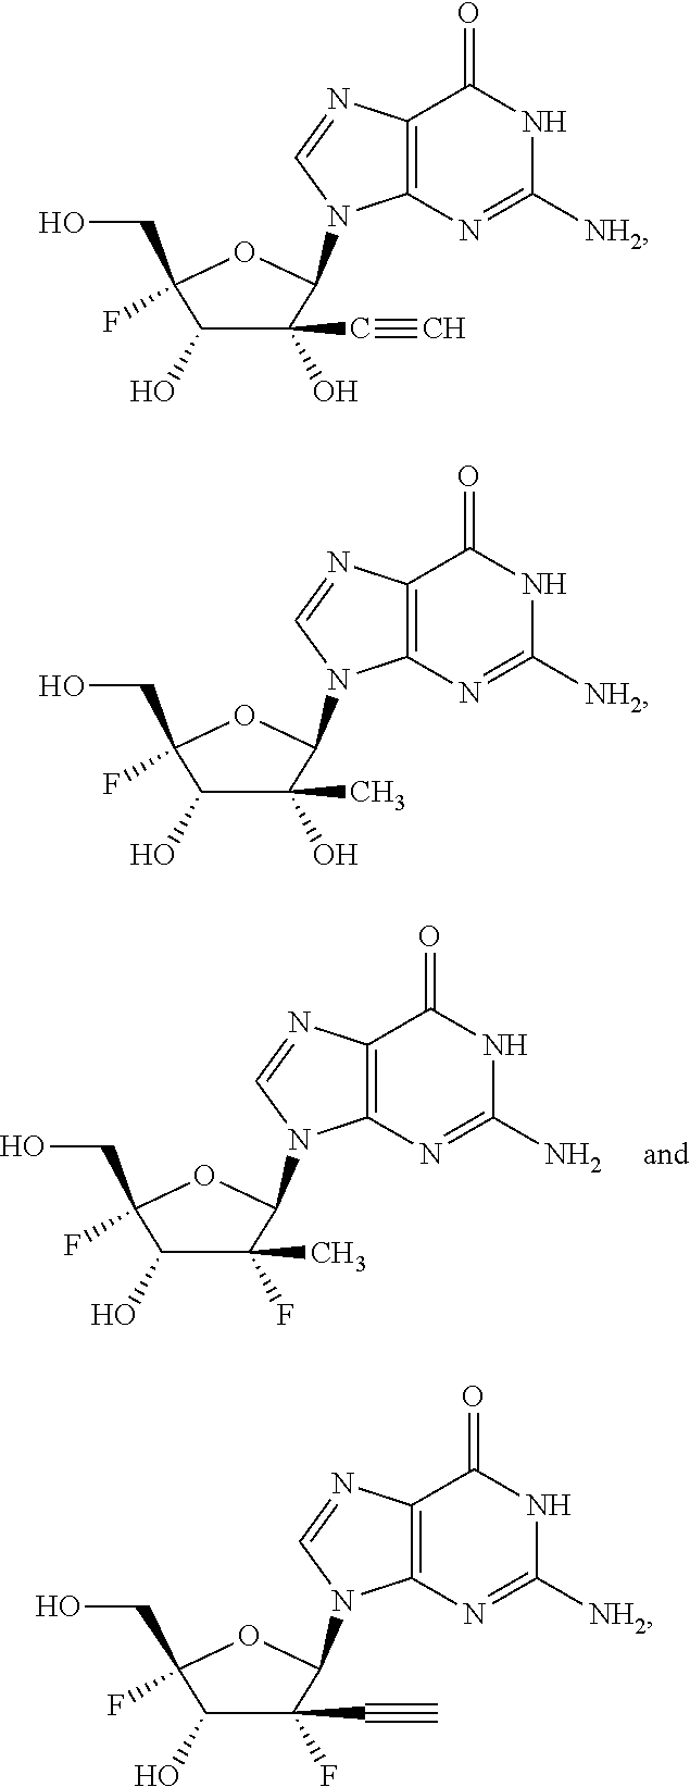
C12=C(N=C(N)NC1=O)N(C1C(C)(F)C(O)C(CO)(F)O1)C=N2.C12=C(N=C([NH2])NC1=O)N(C1C(C#C)(O)C(O)C(CO)(F)O1)C=N2.C12=C(N=C([NH2])NC1=O)N(C1C(C)(O)C(O)C(CO)(F)O1)C=N2.C12=C(N=C([NH2])NC1=O)N(C1C(C#C)(F)C(O)C(CO)(F)O1)C=N2
